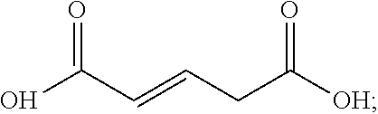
C(C=CCC([OH])=O)(O)=O
